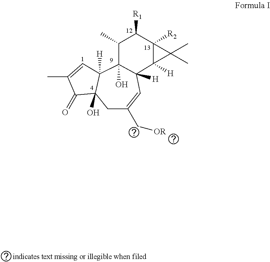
C1C(C[OR])=CC2([H])C(O)(C3([H])C1(O)C(=O)C(C)=C3)C(C)C([R1])C1([R2])C2([H])C1(C)C
